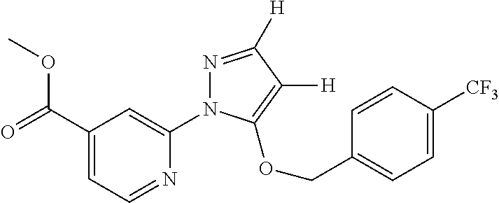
C1(C(=O)OC)=CC=NC(N2N=C([H])C([H])=C2OCC2=CC=C([CF3])C=C2)=C1
